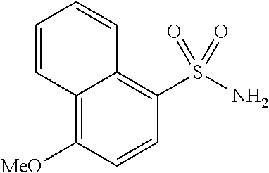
C12=C([MeO])C=CC(S(N)(=O)=O)=C1C=CC=C2
